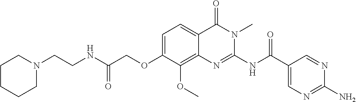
C1=C(OCC(NCCN2CCCCC2)=O)C(OC)=C2C(=C1)C(=O)N(C)C(NC(C1=CN=C(N)N=C1)=O)=N2
